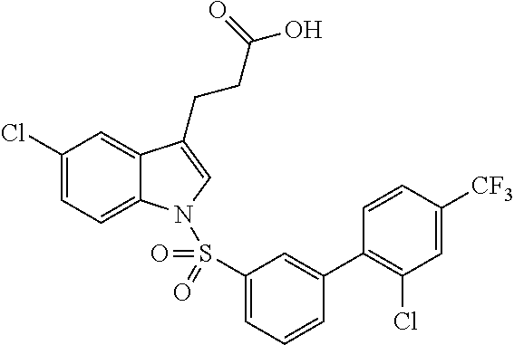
C1(Cl)=CC=C2C(=C1)C(CCC(O)=O)=CN2S(C1=CC=CC(C2=C(Cl)C=C([CF3])C=C2)=C1)(=O)=O
